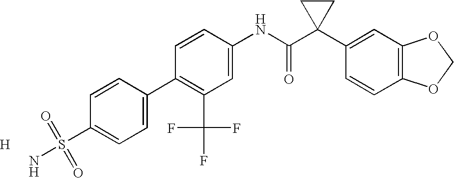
C1=CC(NC(C2(C3=CC4=C(C=C3)OCO4)CC2)=O)=CC(C(F)(F)F)=C1C1=CC=C(S(=O)(=O)N)C=C1.[H]
